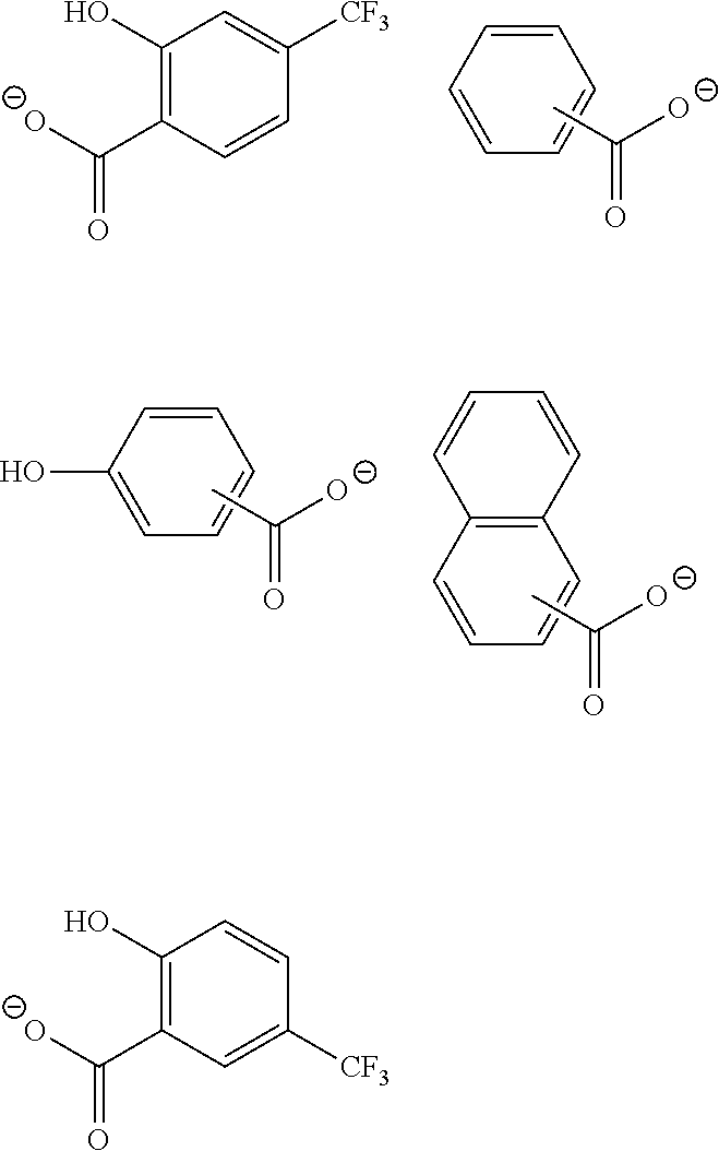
C1=CC=CC=C1.CC([O-])=O.C1(O)=C(C([O-])=O)C=CC([CF3])=C1.C1(O)=CC=CC=C1.CC([O-])=O.C1=CC=CC2=C1C=CC=C2.CC([O-])=O.C1(O)=C(C([O-])=O)C=C([CF3])C=C1
